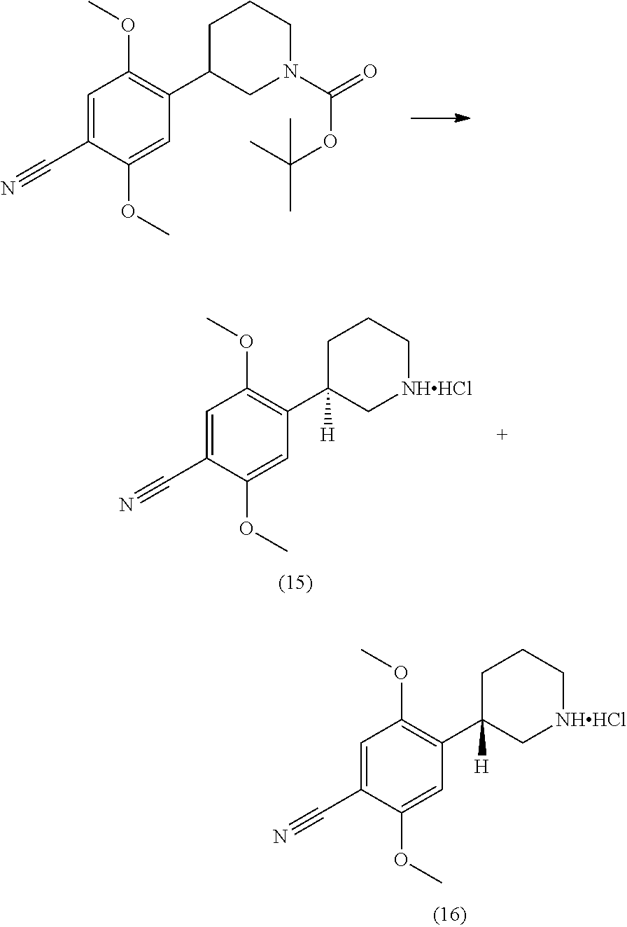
C1=C(C#N)C(OC)=CC(C2([H])C[NHHCl]CCC2)=C1OC.C1=C(C#N)C(OC)=CC(C2([H])C[NHHCl]CCC2)=C1OC.C1=C(C#N)C(OC)=CC(C2CN(C(=O)OC(C)(C)C)CCC2)=C1OC
